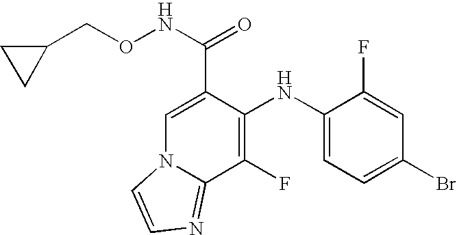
C1(F)=C(NC2=CC=C(Br)C=C2F)C(C(NOCC2CC2)=O)=CN2C1=NC=C2
